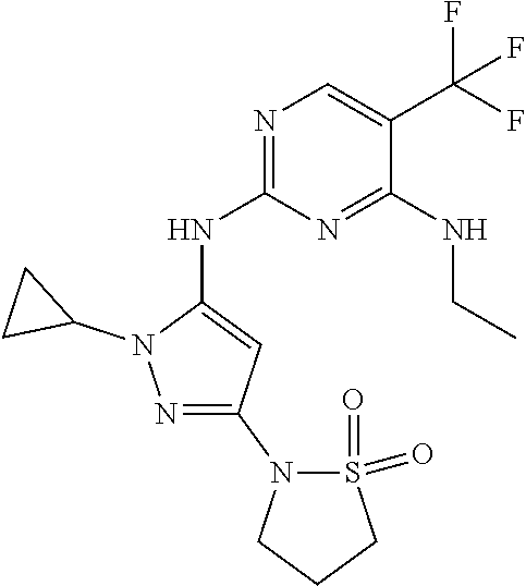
C1(N2CCCS2(=O)=O)=NN(C2CC2)C(NC2=NC=C(C(F)(F)F)C(NCC)=N2)=C1
